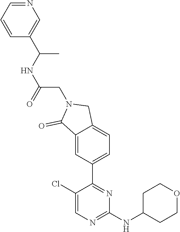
C1(Cl)=CN=C(NC2CCOCC2)N=C1C1=CC=C2C(=C1)C(=O)N(CC(NC(C1=CN=CC=C1)C)=O)C2
